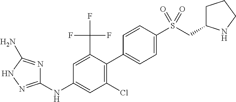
C1(NC2=CC(Cl)=C(C3=CC=C(S(CC4CCCN4)(=O)=O)C=C3)C(C(F)(F)F)=C2)=NNC(N)=N1
